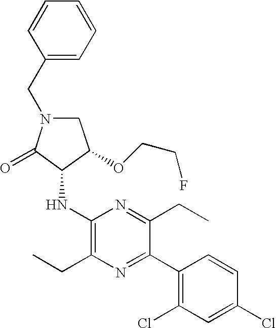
C1N(CC2=CC=CC=C2)C(=O)C(NC2=C(CC)N=C(C3=C(Cl)C=C(Cl)C=C3)C(CC)=N2)C1OCCF
